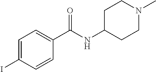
C1=C(I)C=CC(C(NC2CCN(C)CC2)=O)=C1
